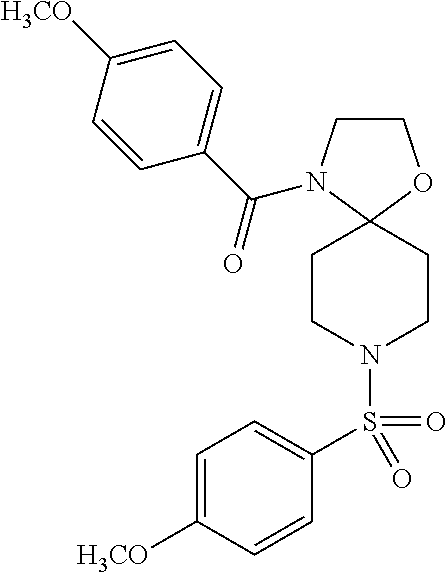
C1CN(C(C2=CC=C([H3CO])C=C2)=O)C2(O1)CCN(S(C1=CC=C([H3CO])C=C1)(=O)=O)CC2
